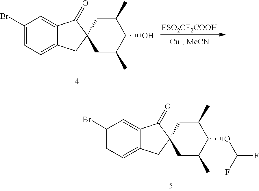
C1(Br)=CC=C2C(=C1)C(=O)C1(C2)CC(C)C(O)C(C)C1.[FSO2CF2COOH].C1(Br)=CC=C2C(=C1)C(=O)C1(C2)CC(C)C(OC(F)F)C(C)C1
